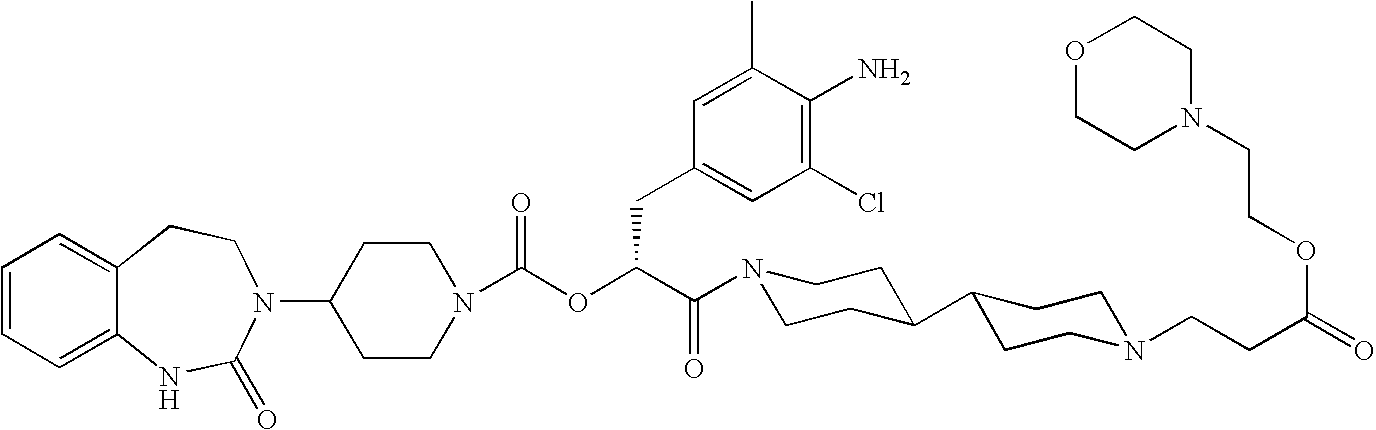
C1(N2C(=O)NC3=CC=CC=C3CC2)CCN(C(OC(C(=O)N2CCC(C3CCN(CCC(=O)OCCN4CCOCC4)CC3)CC2)CC2=CC(Cl)=C(N)C(C)=C2)=O)CC1
